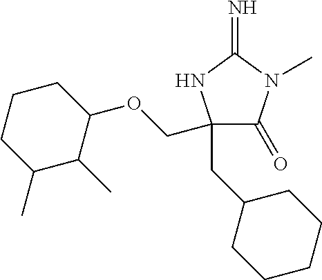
C1(=O)C(CC2CCCCC2)(COC2CCCC(C)C2C)NC(=N)N1C
